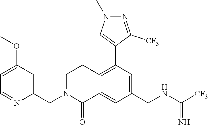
C1(OC)=CC=NC(CN2C(=O)C3=CC(CNC([CF3])=N)=CC(C4=CN(C)N=C4[CF3])=C3CC2)=C1
